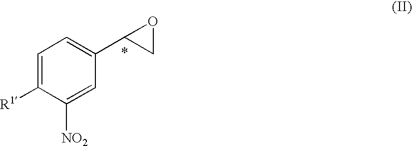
C1=C([R1])C([NO2])=CC(C2OC2)=C1
